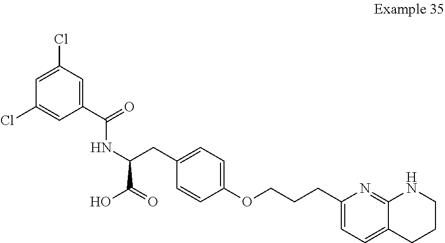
C1=C(Cl)C=C(C(=O)NC(CC2=CC=C(OCCCC3=CC=C4C(=N3)NCCC4)C=C2)C(=O)O)C=C1Cl
